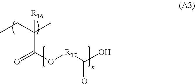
CCC(C)(C(=O)O[R17]C(O)=O)[R16]
